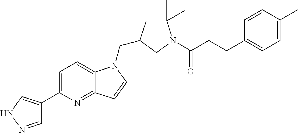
C1=NNC=C1C1=CC=C2C(=N1)C=CN2CC1CC(C)(C)N(C(CCC2=CC=C(C)C=C2)=O)C1
